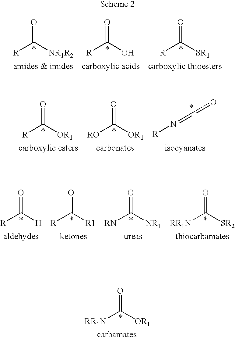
[R]C([NR1R2])=O.[R]C(O)=O.[R]C([SR1])=O.[R]C([OR1])=O.[RO]C([OR1])=O.[R]N=CC=O.[R]C([H])=O.[R]C([R1])=O.[RN]C([NR1])=O.[RR1N]C([SR2])=O.[RR1N]C([OR1])=O
